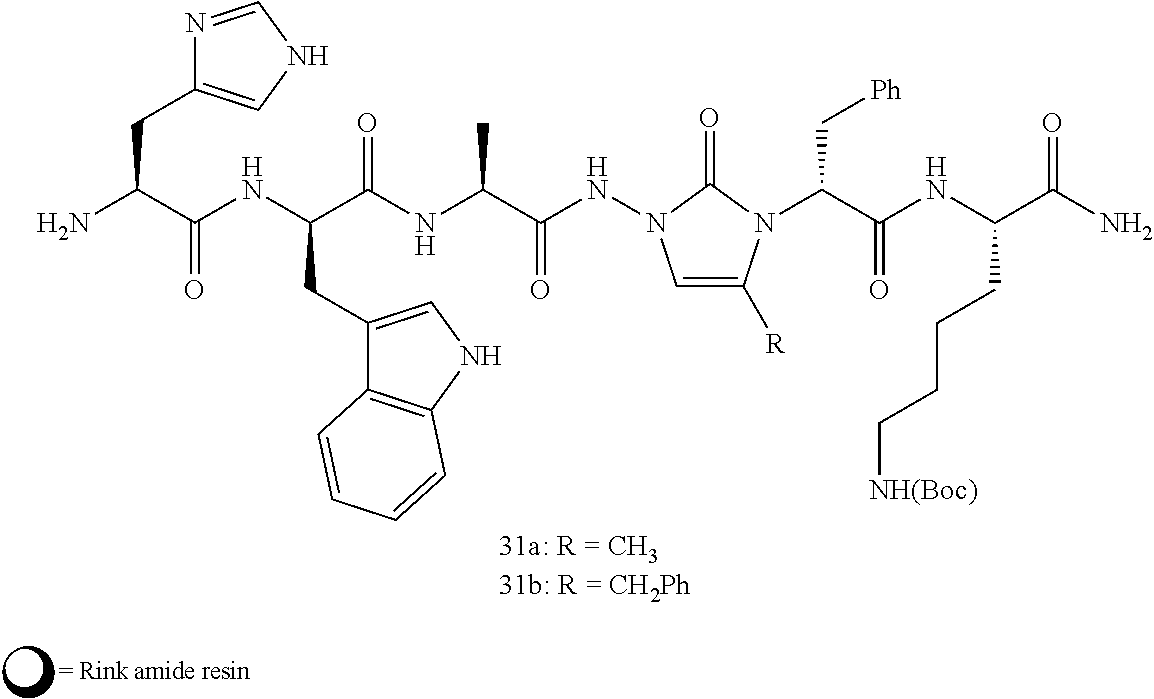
C1=C([R])N(C(C(NC(C(N)=O)CCCC[NH(Boc)])=O)C[Ph])C(=O)N1NC(C(NC(=O)C(CC1=CNC2=C1C=CC=C2)NC(=O)C(CC1=CNC=N1)N)C)=O
